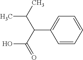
C1=CC=CC=C1C(C(=O)O)C(C)C
